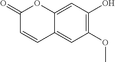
C1(OC)=C(O)C=C2C(=C1)C=CC(=O)O2
